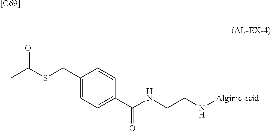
[[C69]].CC(SCC1=CC=C(C(NCCN[Alginic acid])=O)C=C1)=O
